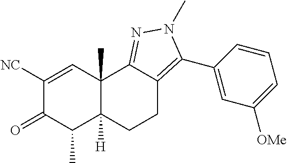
C1([NC])=CC2(C)C([H])(C(C)C1=O)CCC1=C(C3=CC([OMe])=CC=C3)N(C)N=C21
